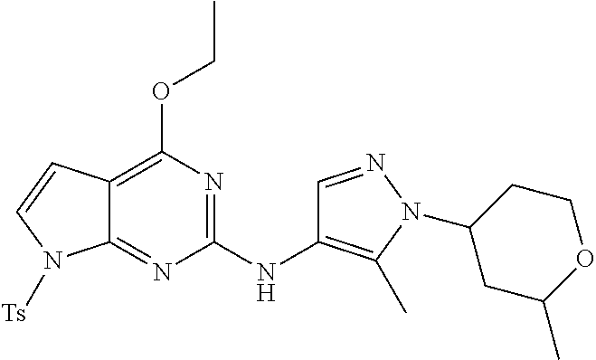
C12=C(OCC)N=C(NC3=C(C)N(C4CC(C)OCC4)N=C3)N=C1N([Ts])C=C2
